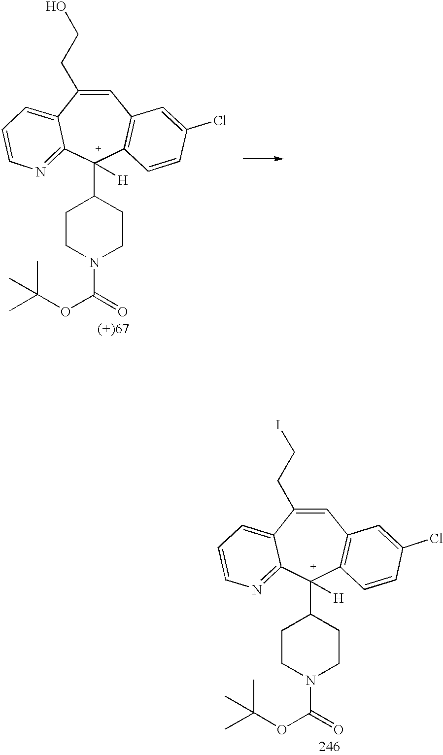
C1=C(CCO)C2=CC=CN=C2[C+](C2CCN(C(=O)OC(C)(C)C)CC2)([H])C2=C1C=C(Cl)C=C2.C1=C(CCI)C2=CC=CN=C2[C+](C2CCN(C(=O)OC(C)(C)C)CC2)([H])C2=C1C=C(Cl)C=C2
